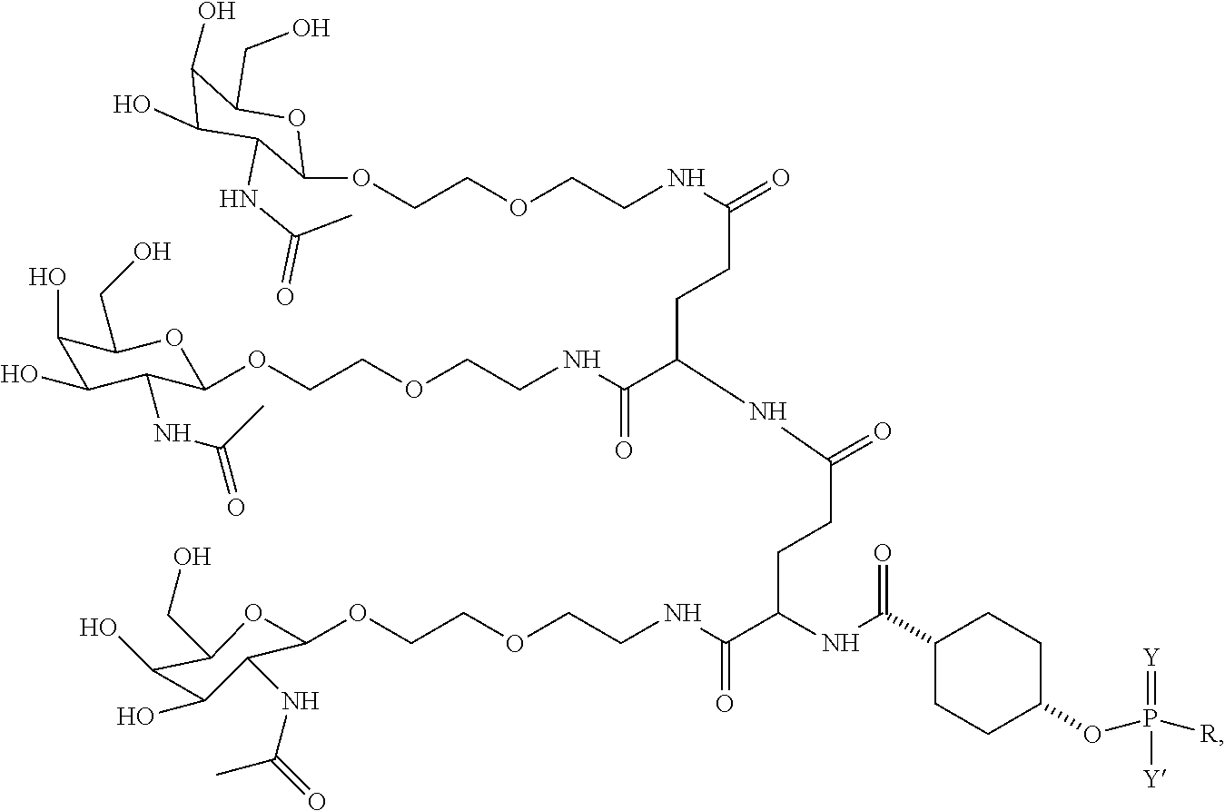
O(CCOCCNC(=O)CCC(C(NCCOCCOC1C(NC(=O)C)C(O)C(O)C(CO)O1)=O)NC(CCC(C(NCCOCCOC1C(NC(C)=O)C(O)C(O)C(CO)O1)=O)NC(=O)C1CCC(OP([R])(=[Y])[Y])CC1)=O)C1C(NC(C)=O)C(O)C(O)C(CO)O1
